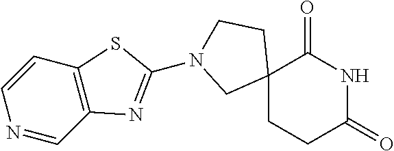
C12(CCC(=O)NC1=O)CCN(C1=NC3=C(C=CN=C3)S1)C2
